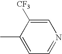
CC1=CC=NC=C1[CF3]
